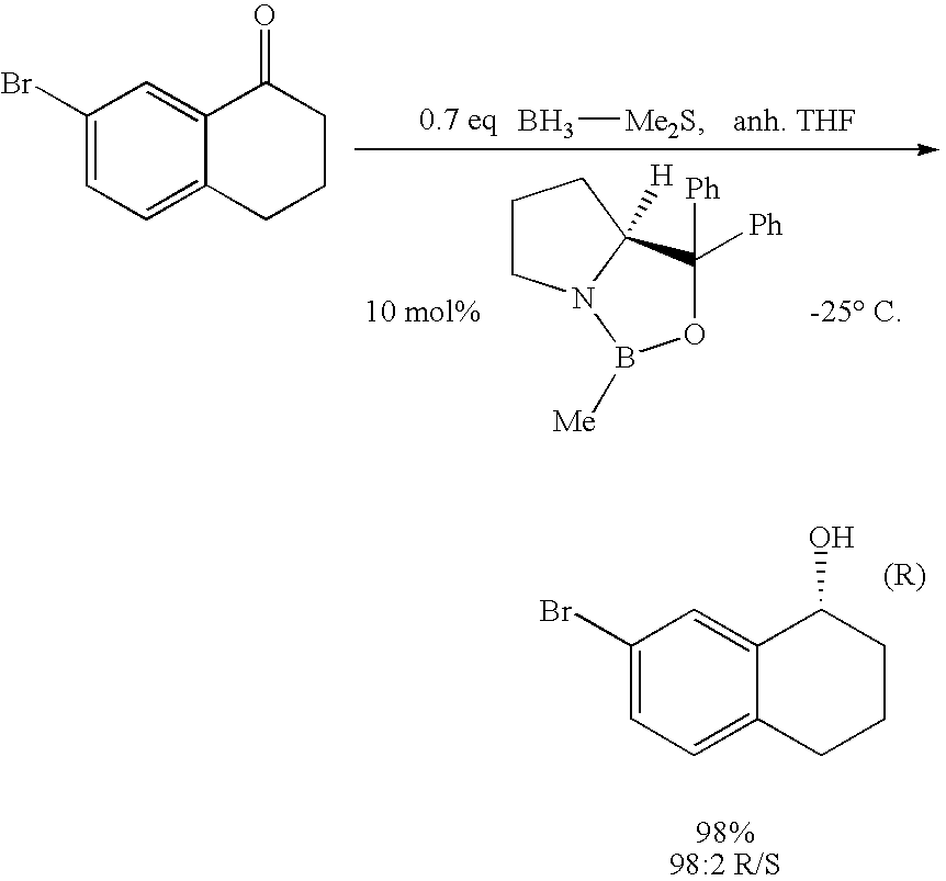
C1(Br)=CC=C2C(=C1)C(=O)CCC2.C1CN2C([H])(C1)C([Ph])([Ph])OB2[Me].B[Me2S].C1(Br)=CC=C2C(=C1)C(O)CCC2
